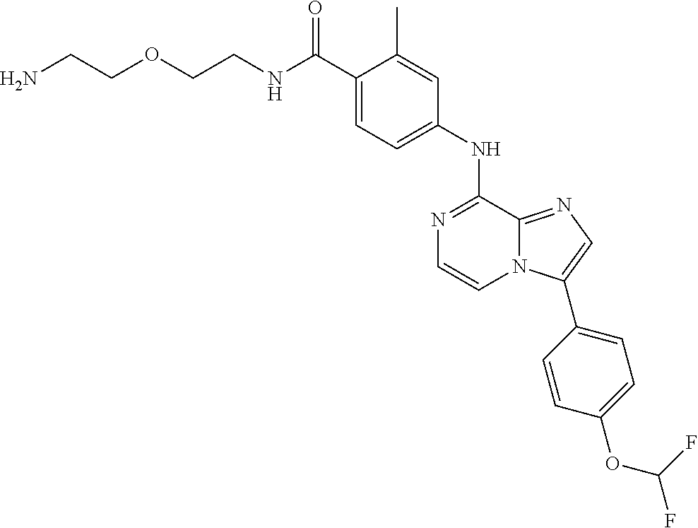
C(C1=CC=C(NC2=NC=CN3C2=NC=C3C2=CC=C(OC(F)F)C=C2)C=C1C)(=O)NCCOCCN
